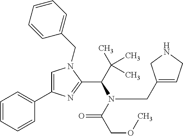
C1=C(C2=CC=CC=C2)N=C(C(C(C)(C)C)N(C(COC)=O)CC2=CCNC2)N1CC1=CC=CC=C1
